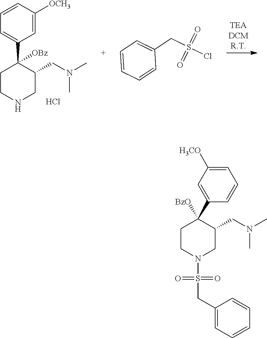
C1CNCC(CN(C)C)C1(C1=CC=CC([OCH3])=C1)[OBz].Cl.C1=CC=CC(CS(Cl)(=O)=O)=C1.C1CN(S(CC2=CC=CC=C2)(=O)=O)CC(CN(C)C)C1(C1=CC([H3CO])=CC=C1)[BzO]
